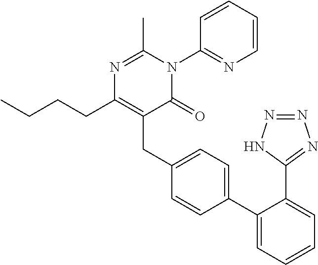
C1(C2=CC=C(CC3=C(CCCC)N=C(C)N(C4=NC=CC=C4)C3=O)C=C2)=CC=CC=C1C1=NN=NN1
